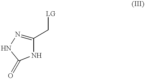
C1(C[LG])=NNC(=O)N1
